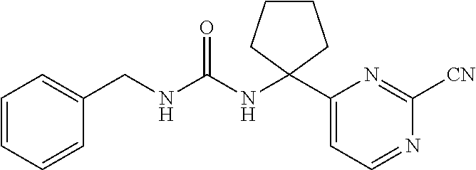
C(NC(NC1(C2=CC=NC([CN])=N2)CCCC1)=O)C1=CC=CC=C1
